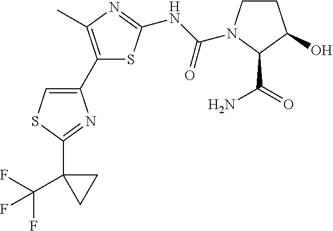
C1CN(C(NC2=NC(C)=C(C3=CSC(C4(C(F)(F)F)CC4)=N3)S2)=O)C(C(=O)N)C1O
